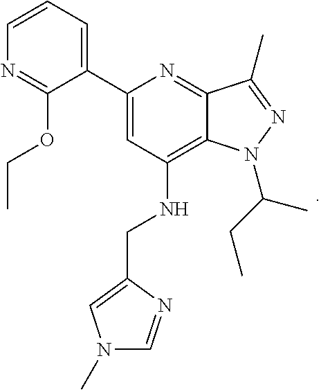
C12=C(NCC3=CN(C)C=N3)C=C(C3=CC=CN=C3OCC)N=C1C(C)=NN2C(C)CC
